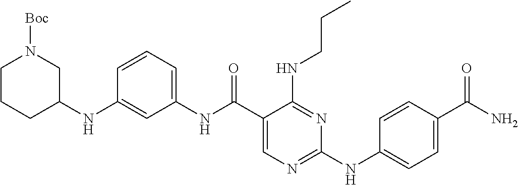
C1(NC(C2=CN=C(NC3=CC=C(C(N)=O)C=C3)N=C2NCCC)=O)=CC=CC(NC2CN([Boc])CCC2)=C1
